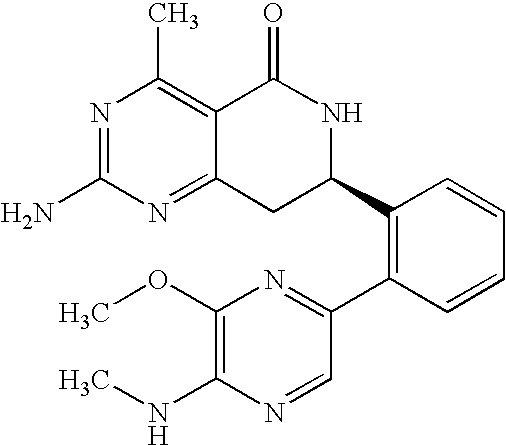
N1=C(N)N=C2C(=C1C)C(=O)NC(C1=C(C3=NC(OC)=C(NC)N=C3)C=CC=C1)C2
